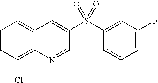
C1=CC(Cl)=C2C(=C1)C=C(S(C1=CC(F)=CC=C1)(=O)=O)C=N2
